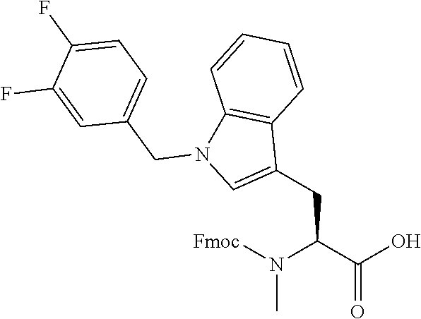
CN(C(C(=O)O)CC1=CN(CC2=CC=C(F)C(F)=C2)C2=C1C=CC=C2)[Fmoc]
